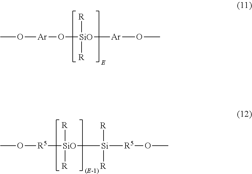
CO[Ar]O[SiO]([Ar]OC)([R])[R].CO[R5][SiO]([R])([R])[Si]([R5]OC)([R])[R]
